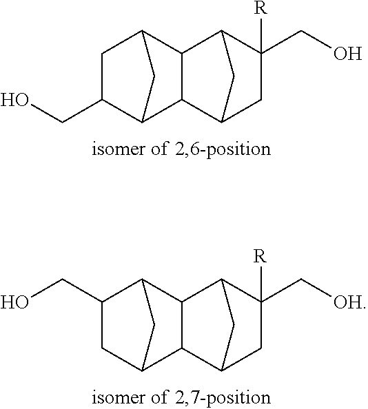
C12CC(C3C1C1CC([R])(CO)C3C1)CC2CO.C12CC(C3C1C1CC([R])(C[OH])C3C1)C(CO)C2
